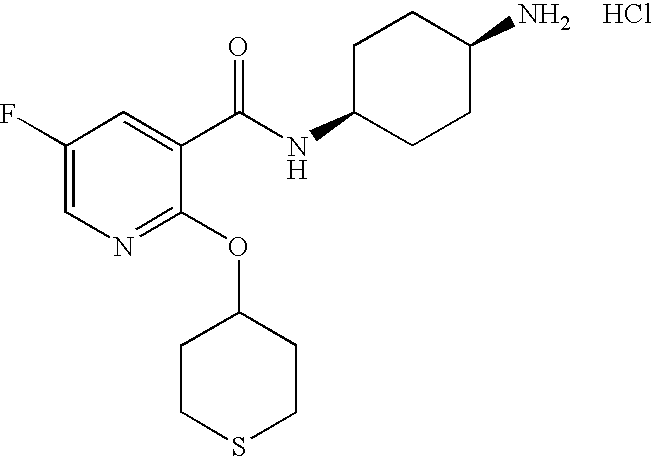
C1(F)=CN=C(OC2CCSCC2)C(C(NC2CCC(N)CC2)=O)=C1.Cl
